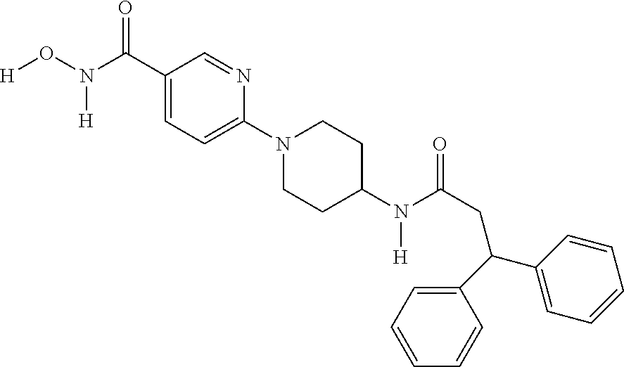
C1(C(=O)N([H])O[H])=CC=C(N2CCC(N(C(=O)CC(C3=CC=CC=C3)C3=CC=CC=C3)[H])CC2)N=C1
